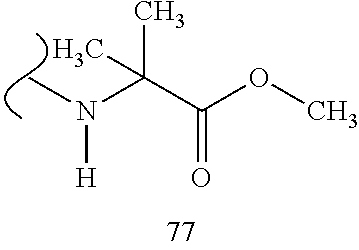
C(C(OC)=O)(C)(N([H])C)C
